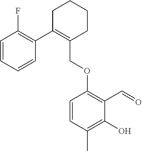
C1C(C2=C(F)C=CC=C2)=C(COC2=C(C=O)C(O)=C(C)C=C2)CCC1
